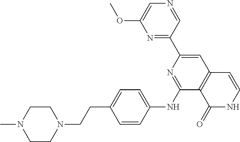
N1=CC(C2=CC3=C(C(NC4=CC=C(CCN5CCN(C)CC5)C=C4)=N2)C(=O)NC=C3)=NC(OC)=C1
